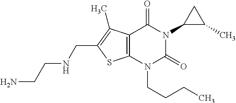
C12=C(N(CCCC)C(=O)N(C3C(C)C3)C1=O)SC(CNCCN)=C2C
